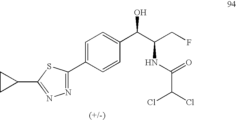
C1=C(C2=NN=C(C3CC3)S2)C=CC(C(C(CF)NC(=O)C(Cl)Cl)O)=C1
